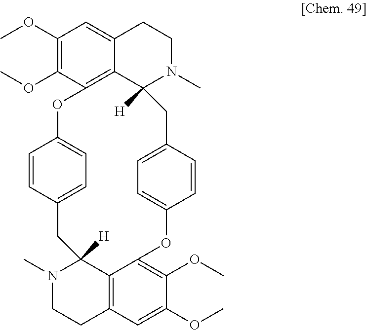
C1(OC)=C(OC)C2=C3C(=C1)CCN(C)C3([H])CC1=CC=C(C=C1)OC1=C(OC)C(OC)=CC3=C1C([H])(CC1=CC=C(O2)C=C1)N(C)CC3
